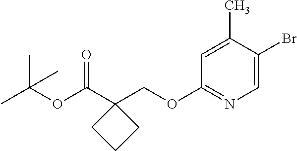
C1=C(Br)C(C)=CC(OCC2(C(OC(C)(C)C)=O)CCC2)=N1
